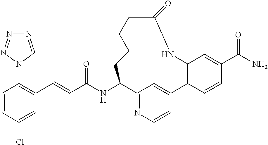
C(=CC1=C(N2C=NN=N2)C=CC(Cl)=C1)C(NC1C2=NC=CC(=C2)C2=C(C=C(C(N)=O)C=C2)NC(=O)CCCC1)=O
